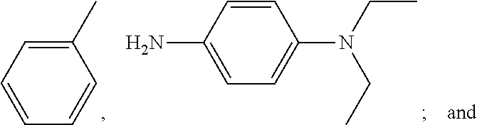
C1=CC=CC=C1C.C1(N(CC)CC)=CC=C(N)C=C1
